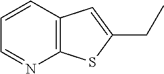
C12=C(SC(CC)=C1)N=CC=C2
